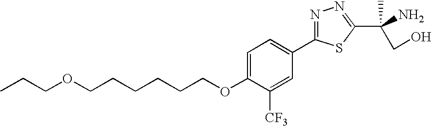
C(CCCCOC1=CC=C(C2=NN=C(C(N)(CO)C)S2)C=C1[CF3])COCCC
